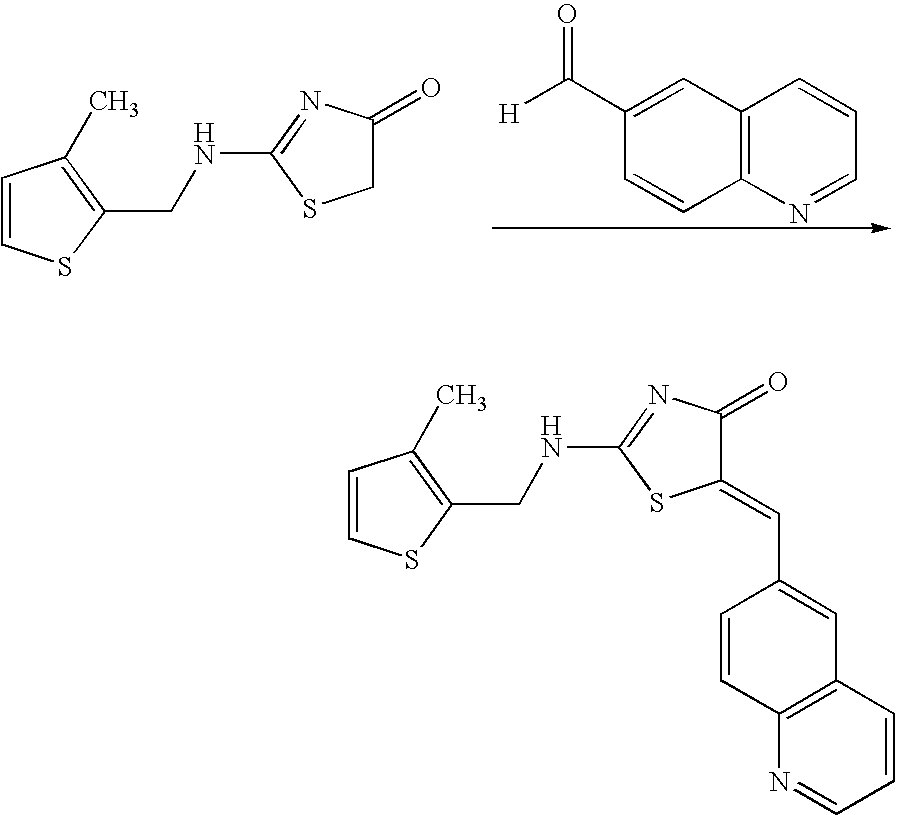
C1(=CC2=CC3=C(C=C2)N=CC=C3)C(=O)N=C(NCC2=C(C)C=CS2)S1.C12=C(C=C(C([H])=O)C=C1)C=CC=N2.C1C(=O)N=C(NCC2=C(C)C=CS2)S1
